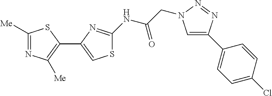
C1([Me])=NC([Me])=C(C2=CSC(NC(CN3C=C(C4=CC=C(Cl)C=C4)N=N3)=O)=N2)S1
